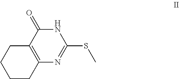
S(C)C1=NC2=C(C(=O)N1)CCCC2
